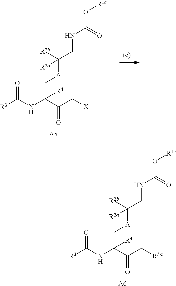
[R2b]C(CNC(O[R1c])=O)([A]CC(NC([R3])=O)(C(C[X])=O)[R4])[R2a].[A5].[R2b]C(CNC(O[R1c])=O)([A]CC(NC([R3])=O)(C(C[R5a])=O)[R4])[R2a].[A6]
